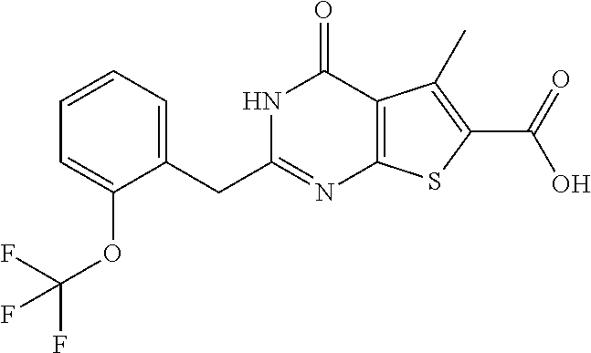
C1=CC=C(CC2=NC3=C(C(=O)N2)C(C)=C(C(O)=O)S3)C(OC(F)(F)F)=C1
